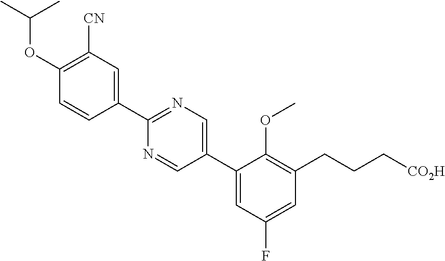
C1([CN])=C(OC(C)C)C=CC(C2=NC=C(C3=CC(F)=CC(CCC[CO2H])=C3OC)C=N2)=C1
